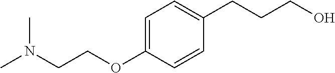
CN(CCOC1=CC=C(CCCO)C=C1)C
